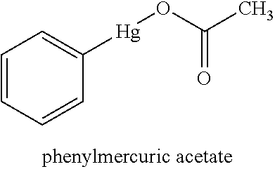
C1=CC=CC([Hg]OC(C)=O)=C1
